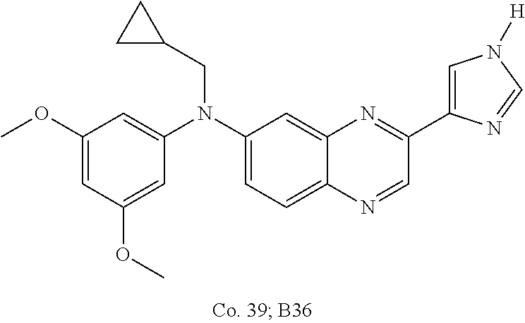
C1(OC)=CC(OC)=CC(N(C2=CC=C3C(=C2)N=C(C2=CN([H])C=N2)C=N3)CC2CC2)=C1
